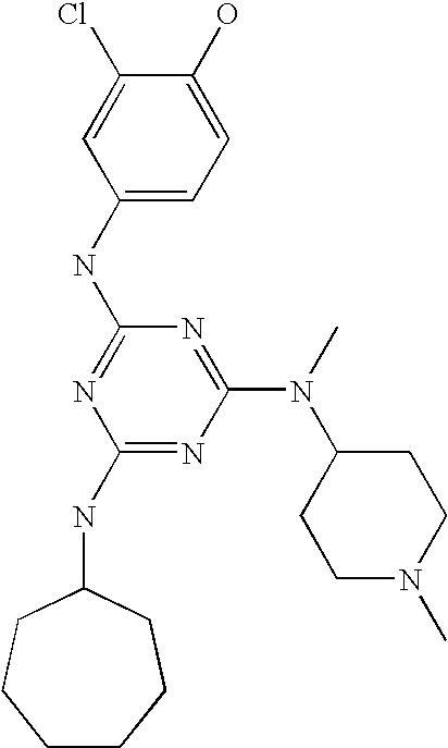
C1(NC2=NC(NC3CCCCCC3)=NC(N(C3CCN(C)CC3)C)=N2)=CC=C(O)C(Cl)=C1
